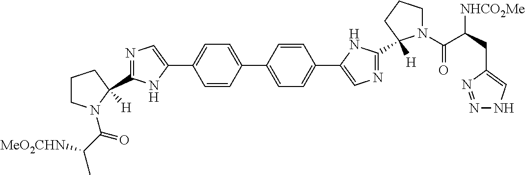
C1=CC(C2=CC=C(C3=CN=C(C4([H])N(C(C(C)[MeO2CHN])=O)CCC4)N3)C=C2)=CC=C1C1=CN=C(C2([H])N(C(C(CC3=CNN=N3)[NHCO2Me])=O)CCC2)N1
